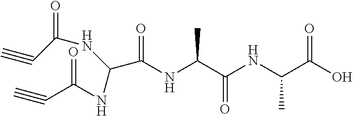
O=C(NC(C(NC(C(O)=O)C)=O)C)C(NC(C#C)=O)NC(C#C)=O
